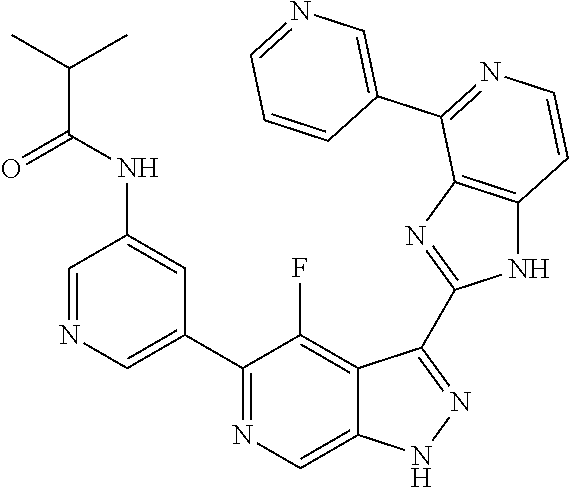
C1=NC=C(C2=NC=C3C(=C2F)C(C2=NC4=C(N2)C=CN=C4C2=CN=CC=C2)=NN3)C=C1NC(C(C)C)=O
